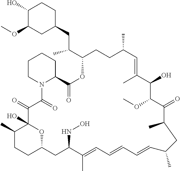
C1(C)CCC2OC1(O)C(=O)C(=O)N1C(CCCC1)C(=O)OC(C(CC1CCC(O)C(OC)C1)C)CCC(C)C=C(C)C(O)C(OC)C(=O)C(C)CC(C)C=CC=CC=C(C)C(NO)C2
